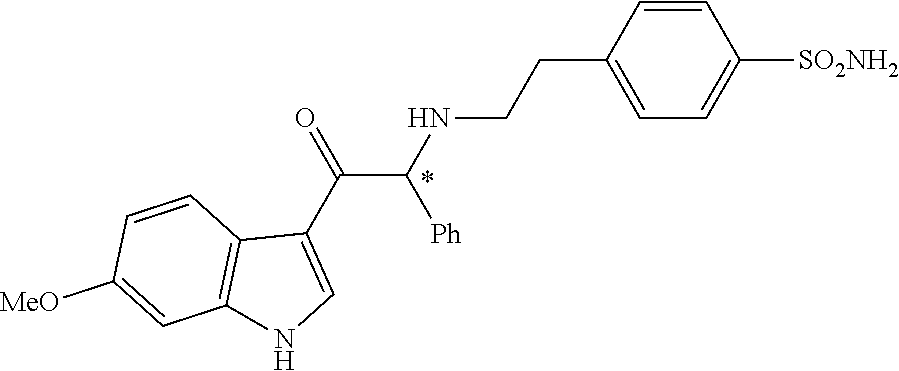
C1=CC(CCNC(C(C2=CNC3=C2C=CC([MeO])=C3)=O)[Ph])=CC=C1[SO2NH2]
